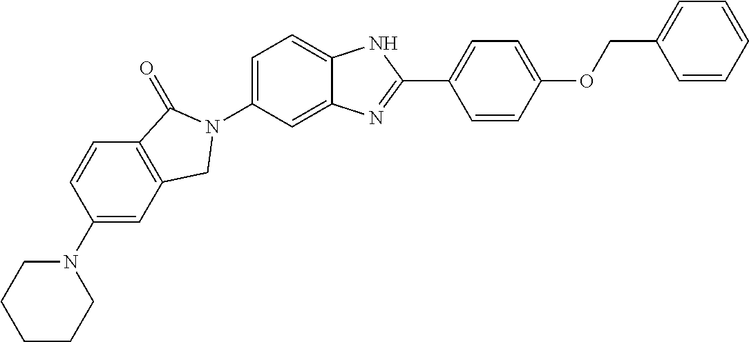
C1(N2CCCCC2)=CC2=C(C=C1)C(=O)N(C1=CC=C3C(=C1)N=C(C1=CC=C(OCC4=CC=CC=C4)C=C1)N3)C2
